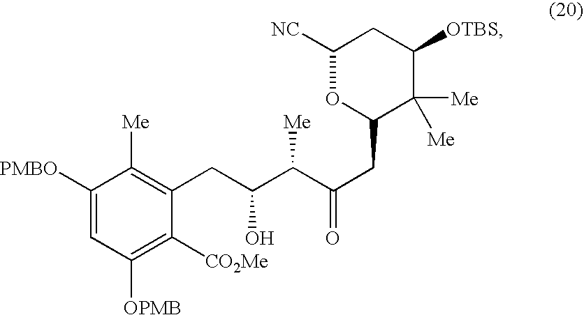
C1([PMBO])=CC([OPMB])=C([CO2Me])C(CC(C(C(CC2OC([NC])CC([OTBS])C2([Me])[Me])=O)[Me])O)=C1[Me]
